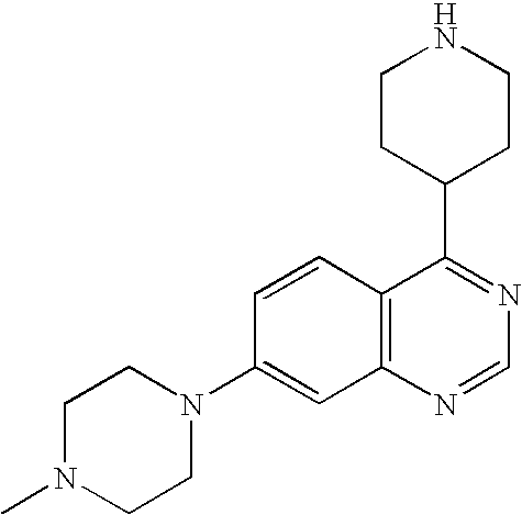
C12=C(N=CN=C1C1CCNCC1)C=C(N1CCN(C)CC1)C=C2
